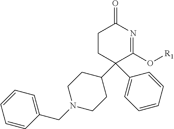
C1CC(C2CCN(CC3=CC=CC=C3)CC2)(C2=CC=CC=C2)C(O[R1])=NC1=O
